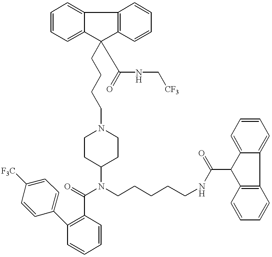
C12=C(C3=CC=CC=C3C1(CCCCN1CCC(N(CCCCCNC(C3C4=C(C=CC=C4)C4=CC=CC=C34)=O)C(=O)C3=C(C4=CC=C([F3C])C=C4)C=CC=C3)CC1)C(NC[CF3])=O)C=CC=C2
